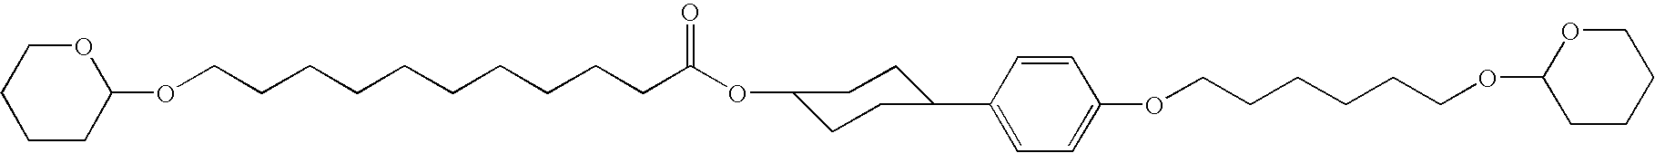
O1CCCCC1OCCCCCCCCCCC(OC1CCC(C2=CC=C(OCCCCCCOC3CCCCO3)C=C2)CC1)=O
